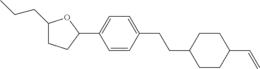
C1(CCC)CCC(C2=CC=C(CCC3CCC(C=C)CC3)C=C2)O1
